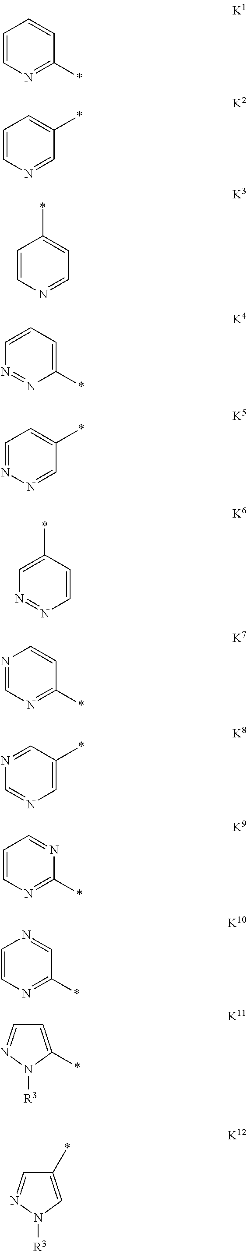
C1=CN=C(*)C=C1.C1=CN=CC(*)=C1.C1=CN=CC=C1*.C1(*)=CC=CN=N1.C1=NN=CC(*)=C1.C1=CN=NC=C1*.N1=CN=C(*)C=C1.N1=CC(*)=CN=C1.C1=CN=C(*)N=C1.C1=CN=C(*)C=N1.C1=C(*)N([R3])N=C1.C1(*)=CN([R3])N=C1
